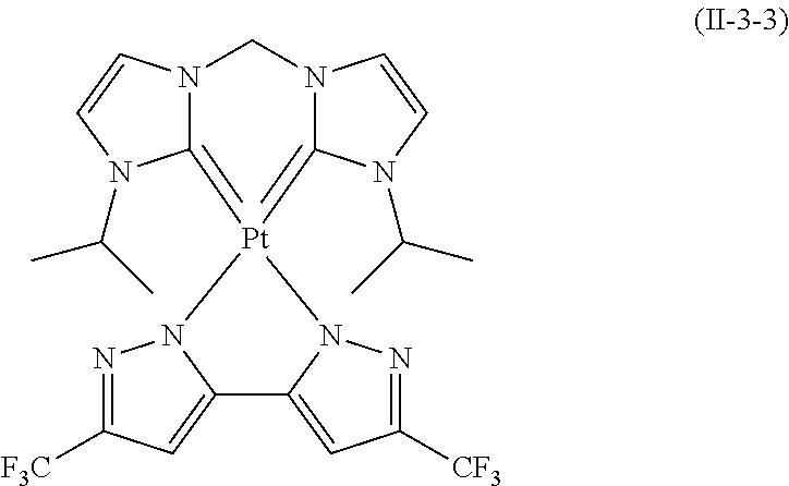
N1=C([CF3])C=C2N1[Pt]1(=C3N(C=CN3C(C)C)CN3C=1N(C(C)C)C=C3)N1N=C([F3C])C=C21
